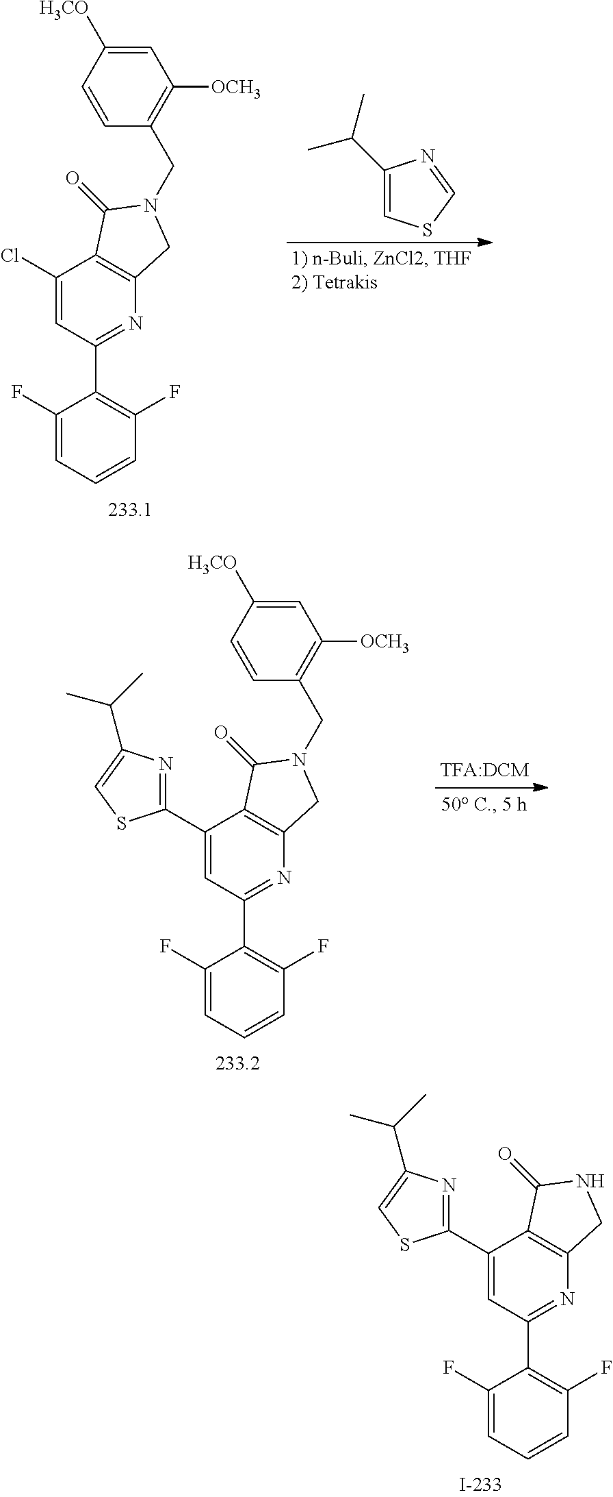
C1(C2=NC3=C(C(Cl)=C2)C(=O)N(CC2=C([OCH3])C=C([H3CO])C=C2)C3)=C(F)C=CC=C1F.C1(C(C)C)=CSC=N1.C1(C2=NC3=C(C(C4=NC(C(C)C)=CS4)=C2)C(=O)N(CC2=C([OCH3])C=C([H3CO])C=C2)C3)=C(F)C=CC=C1F.C1(C2=NC3=C(C(C4=NC(C(C)C)=CS4)=C2)C(=O)NC3)=C(F)C=CC=C1F
